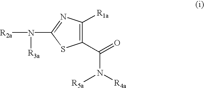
C1(C(=O)N([R4a])[R5a])=C([R1a])N=C(N([R3a])[R2a])S1
